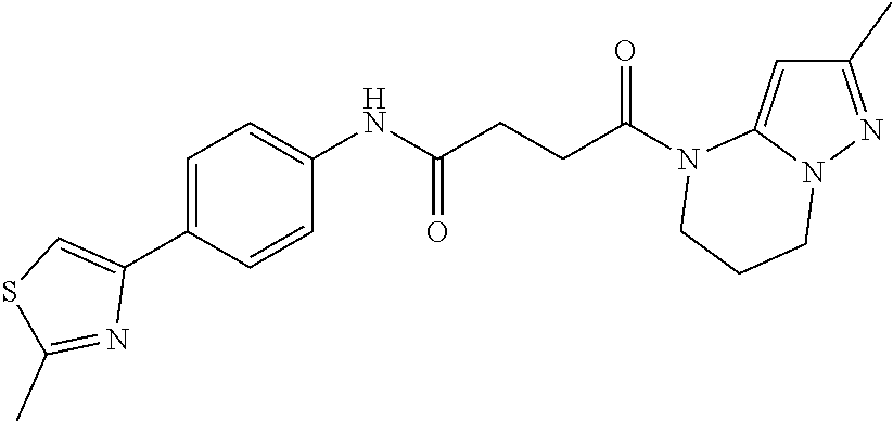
C1(C)=NN2C(=C1)N(C(CCC(NC1=CC=C(C3=CSC(C)=N3)C=C1)=O)=O)CCC2
